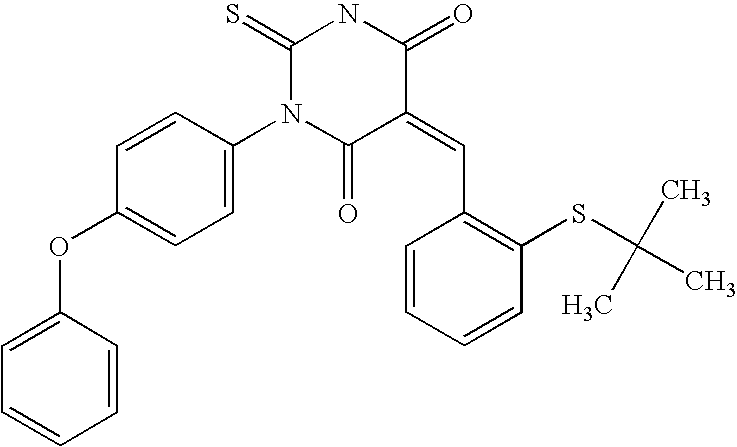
O=C1C(=CC2=C(SC(C)(C)C)C=CC=C2)C(=O)N(C2=CC=C(OC3=CC=CC=C3)C=C2)C(=S)N1
